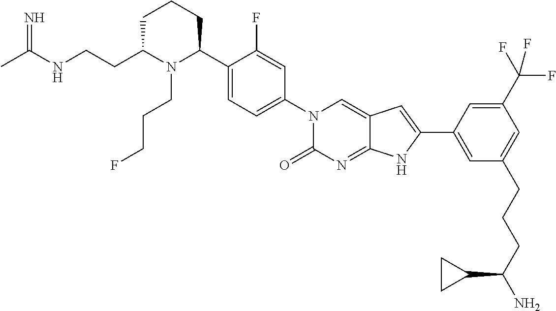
C1C(CCNC(C)=N)N(CCCF)C(C2=CC=C(N3C(=O)N=C4C(=C3)C=C(C3=CC(CCCC(N)C5CC5)=CC(C(F)(F)F)=C3)N4)C=C2F)CC1
